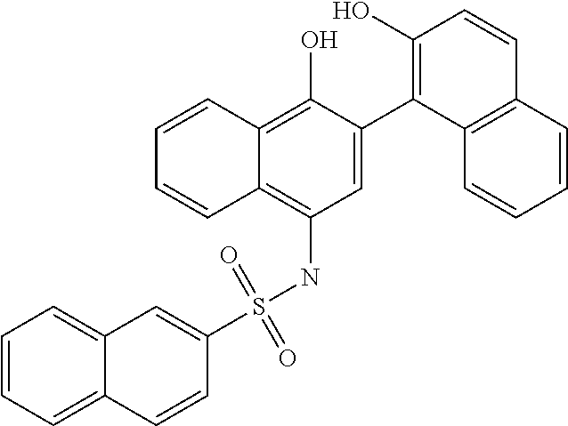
C1=C(C2=C(O)C=CC3=C2C=CC=C3)C(O)=C2C(=C1NS(C1=CC3=CC=CC=C3C=C1)(=O)=O)C=CC=C2
